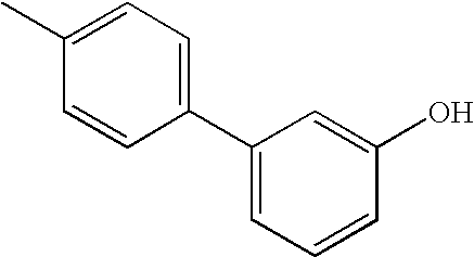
C1(C2=CC=CC(O)=C2)=CC=C(C)C=C1
